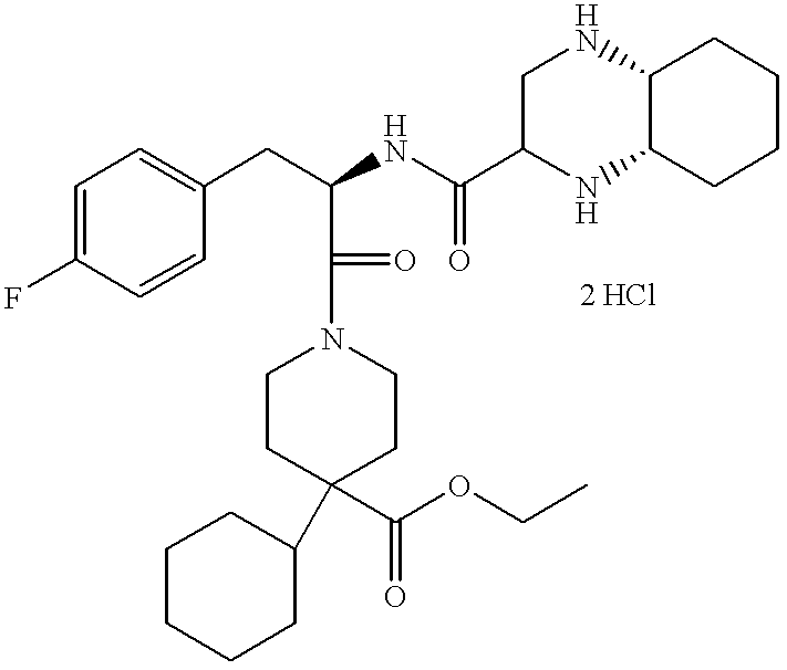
C1=C(F)C=CC(CC(C(=O)N2CCC(C(OCC)=O)(C3CCCCC3)CC2)NC(C2NC3C(NC2)CCCC3)=O)=C1
